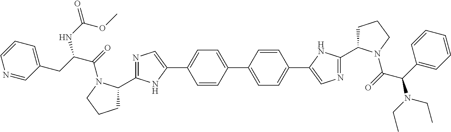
C1=CC(C2=CC=C(C3=CN=C(C4CCCN4C(=O)C(C4=CC=CC=C4)N(CC)CC)N3)C=C2)=CC=C1C1=CN=C(C2CCCN2C(=O)C(CC2=CC=CN=C2)NC(OC)=O)N1
